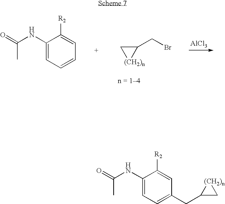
C1(NC(=O)C)=CC=CC=C1[R2].C1(CBr)C[(CH2)n]1.[AlCl3].C1(NC(=O)C)=CC=C(CC2C[(CH2)n]2)C=C1[R2]
